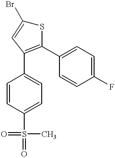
S1C(Br)=CC(C2=CC=C(S(=O)(=O)C)C=C2)=C1C1=CC=C(F)C=C1
